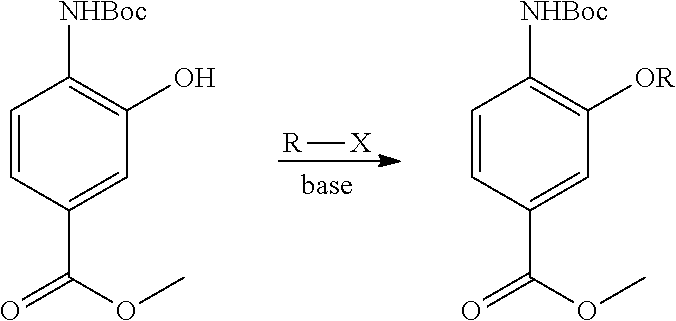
[R][X].C1=CC(C(OC)=O)=CC(O)=C1[NHBoc].C1=CC(C(OC)=O)=CC([OR])=C1[NHBoc]
